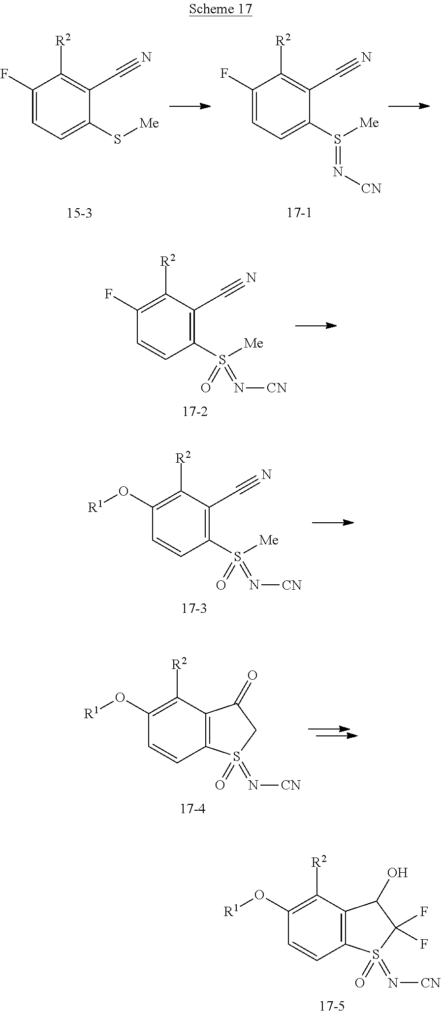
C1(O[R1])=C([R2])C(C#N)=C(S([Me])(=O)=N[CN])C=C1.C1(F)=CC=C(S[Me])C(C#N)=C1[R2].C1(F)=CC=C(S([Me])=N[CN])C(C#N)=C1[R2].C1(F)=C([R2])C(C#N)=C(S([Me])(=O)=N[CN])C=C1.C1(O[R1])=C([R2])C2=C(C=C1)S(=O)(=N[CN])C(F)(F)C2O.C1(O[R1])=C([R2])C2=C(C=C1)S(=O)(=N[CN])CC2=O
